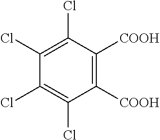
C1(Cl)=C(Cl)C([COOH])=C([COOH])C(Cl)=C1Cl
